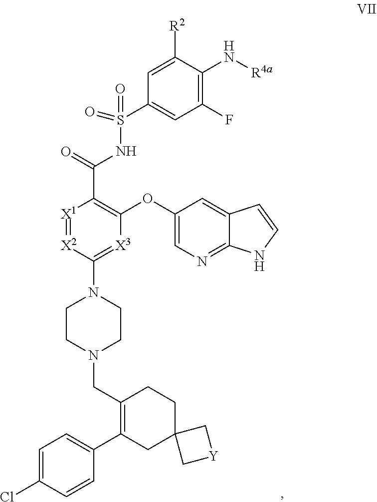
C1=C(Cl)C=CC(C2=C(CN3CCN(C4=[X3]C(OC5=CN=C6C(=C5)C=CN6)=C(C(=O)NS(=O)(=O)C5=CC(F)=C(N[R4a])C([R2])=C5)[X1]=[X2]4)CC3)CCC3(C2)C[Y]C3)=C1
